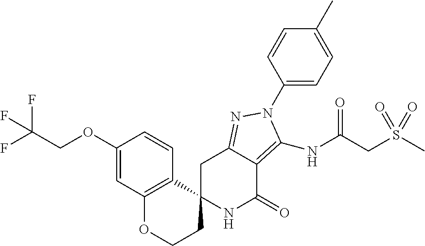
C12(NC(=O)C3=C(NC(=O)CS(C)(=O)=O)N(C4=CC=C(C)C=C4)N=C3C1)C1=C(OCC2)C=C(OCC(F)(F)F)C=C1
